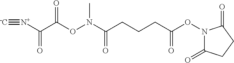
C(C(ON(C(CCCC(ON1C(=O)CCC1=O)=O)=O)C)=O)([N+]#[-C])=O
